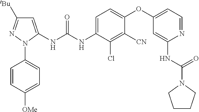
C1=C(NC(NC2=CC=C(OC3=CC=NC(NC(N4CCCC4)=O)=C3)C([CN])=C2Cl)=O)N(C2=CC=C([OMe])C=C2)N=C1[tBu]
